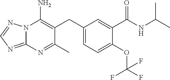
N12C(=NC=N1)N=C(C)C(CC1=CC=C(OC(F)(F)F)C(C(NC(C)C)=O)=C1)=C2N
